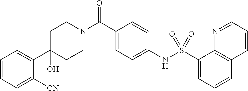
C1(C2=CC=CC=C2[CN])(O)CCN(C(C2=CC=C(NS(C3=CC=CC4=C3N=CC=C4)(=O)=O)C=C2)=O)CC1
